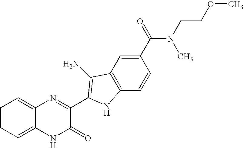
C1=CC=C2C(=C1)N=C(C1=C(N)C3=C(C=CC(C(N(C)CCOC)=O)=C3)N1)C(=O)N2
